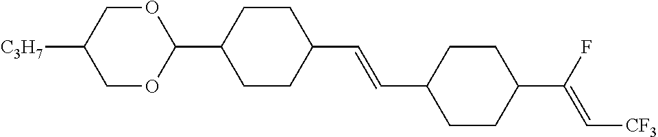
C1OC(C2CCC(C=CC3CCC(C(F)=C[CF3])CC3)CC2)OCC1[C3H7]
